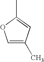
C1=C(C)C=C(C)O1
